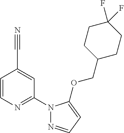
C1=CN=C(N2N=CC=C2OCC2CCC(F)(F)CC2)C=C1C#N
